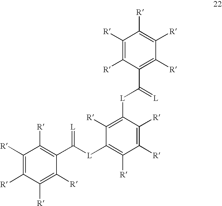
C1([R])=C([R])C(C([L]C2=C([R])C([L]C(C3=C([R])C([R])=C([R])C([R])=C3[R])=[L])=C([R])C([R])=C2[R])=[L])=C([R])C([R])=C1[R]
